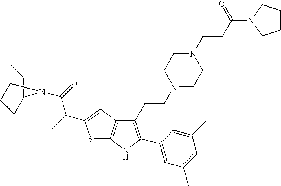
C1(CCN2CCN(CCC(N3CCCC3)=O)CC2)=C(C2=CC(C)=CC(C)=C2)NC2=C1C=C(C(C)(C(=O)N1C3CCC1CC3)C)S2
